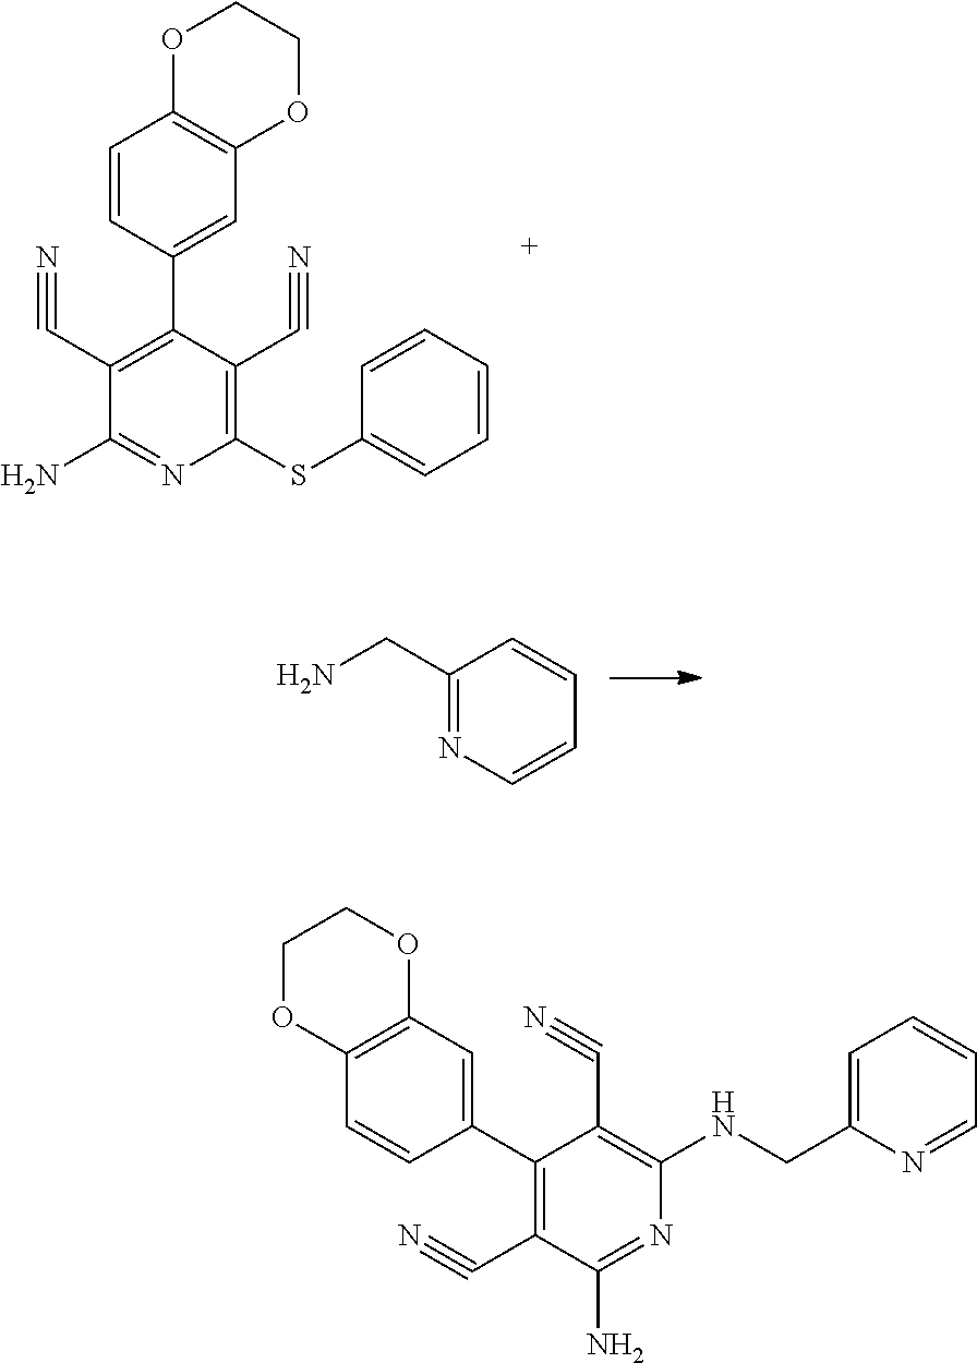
C1(C#N)=C(C2=CC3=C(C=C2)OCCO3)C(C#N)=C(SC2=CC=CC=C2)N=C1N.C1(CN)=NC=CC=C1.C1(C2=CC3=C(C=C2)OCCO3)=C(C#N)C(N)=NC(NCC2=CC=CC=N2)=C1C#N
